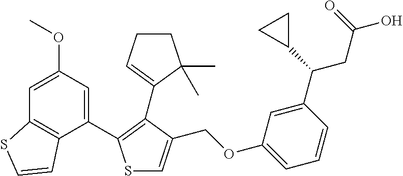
C1=C(OC)C=C(C2=C(C3=CCCC3(C)C)C(COC3=CC=CC(C(C4CC4)CC(=O)O)=C3)=CS2)C2=C1SC=C2
